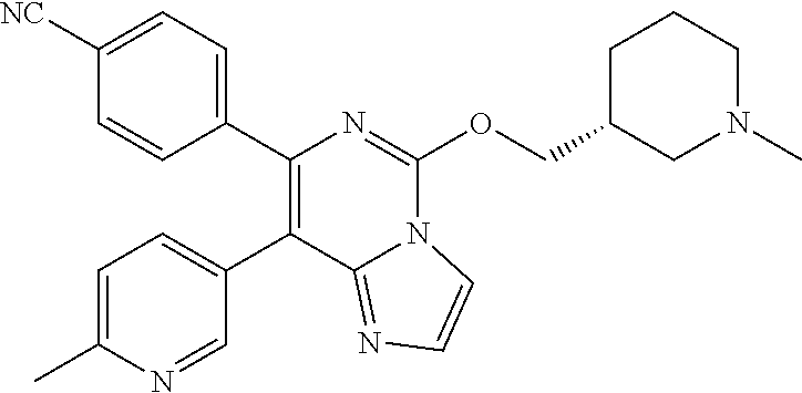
C1(C2=C(C3=CC=C(C)N=C3)C3=NC=CN3C(OCC3CN(C)CCC3)=N2)=CC=C([NC])C=C1
